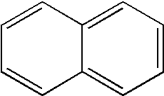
C12=CC=CC=C1C=CC=C2
